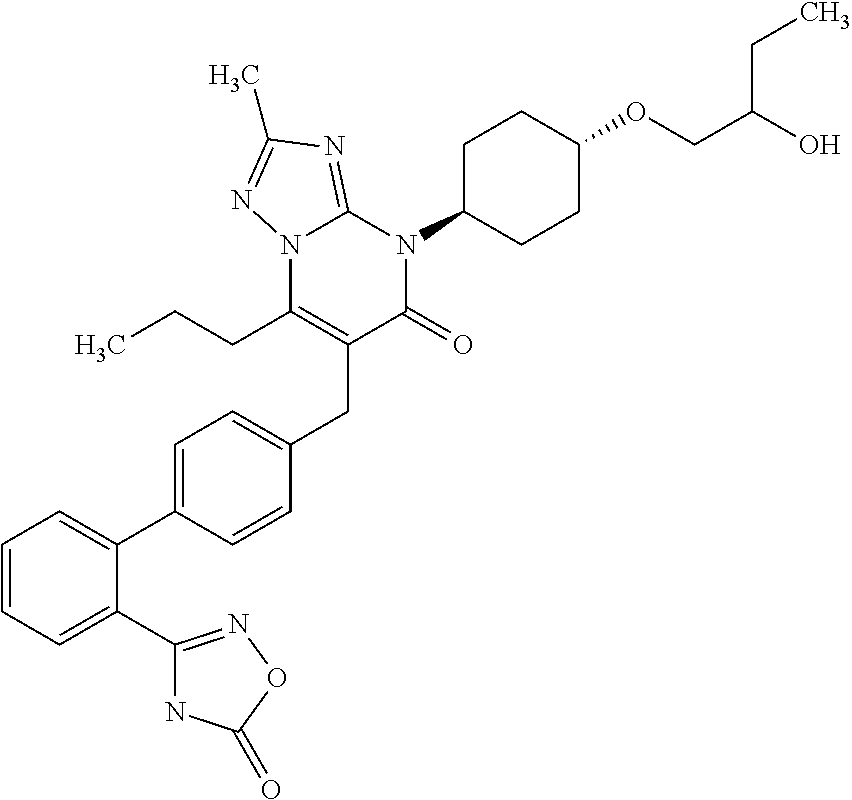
C1=CC=C(C2=NOC(=O)N2)C(C2=CC=C(CC3=C(CCC)N4C(=NC(C)=N4)N(C4CCC(OCC(O)CC)CC4)C3=O)C=C2)=C1
